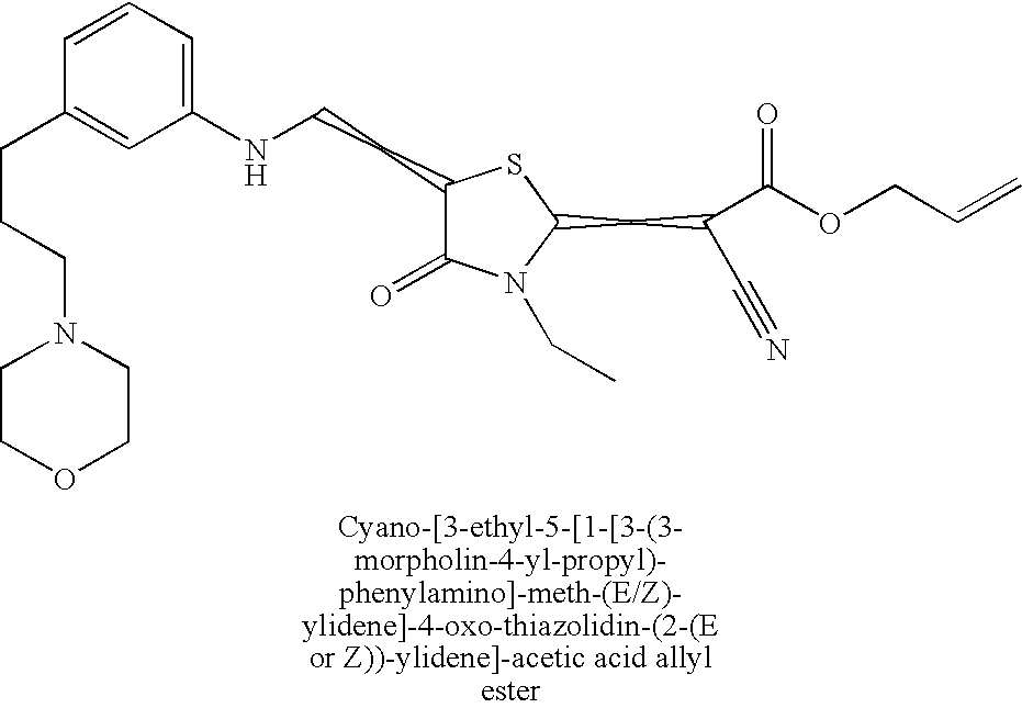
C1(CCNC2=CC=CC(CCCN3CCOCC3)=C2)C(=O)N(CC)C(CC(C#N)C(OCC=C)=O)S1
